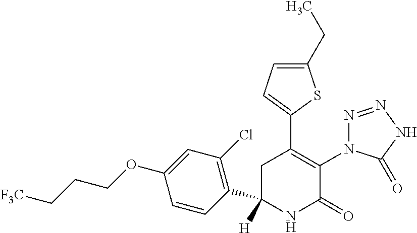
C1(C2=C(N3N=NNC3=O)C(=O)NC([H])(C3=C(Cl)C=C(OCCC[F3C])C=C3)C2)=CC=C(CC)S1
